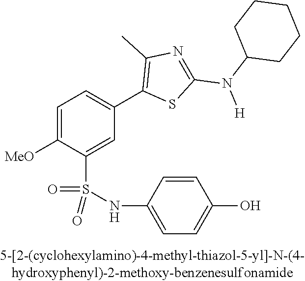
C1=C([OMe])C(S(NC2=CC=C(O)C=C2)(=O)=O)=CC(C2=C(C)N=C(N(C3CCCCC3)[H])S2)=C1
